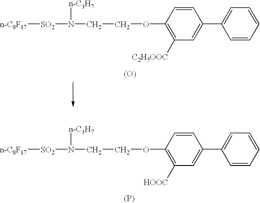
C1=C(C2=CC=CC=C2)C=CC(OCCN([SO2][n-C8F17])[n-C3H7])=C1[C2H5OOC].[(O)].C1=C(C2=CC=CC=C2)C=CC(OCCN([SO2][n-C8F17])[n-C3H7])=C1[HOOC].[(P)]
